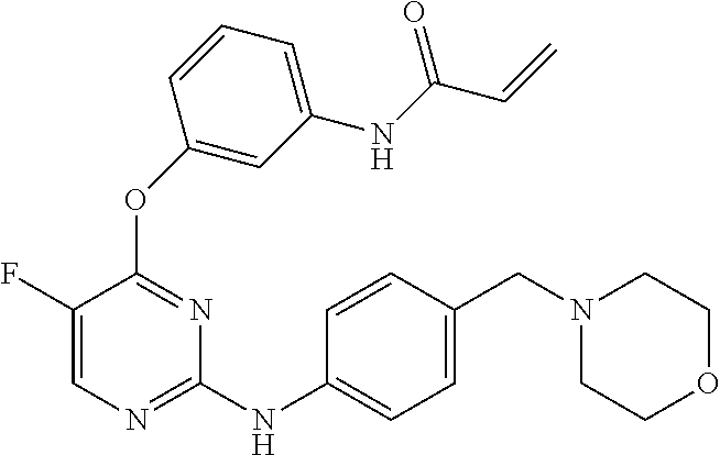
N(C1=NC=C(F)C(OC2=CC(NC(C=C)=O)=CC=C2)=N1)C1=CC=C(CN2CCOCC2)C=C1
